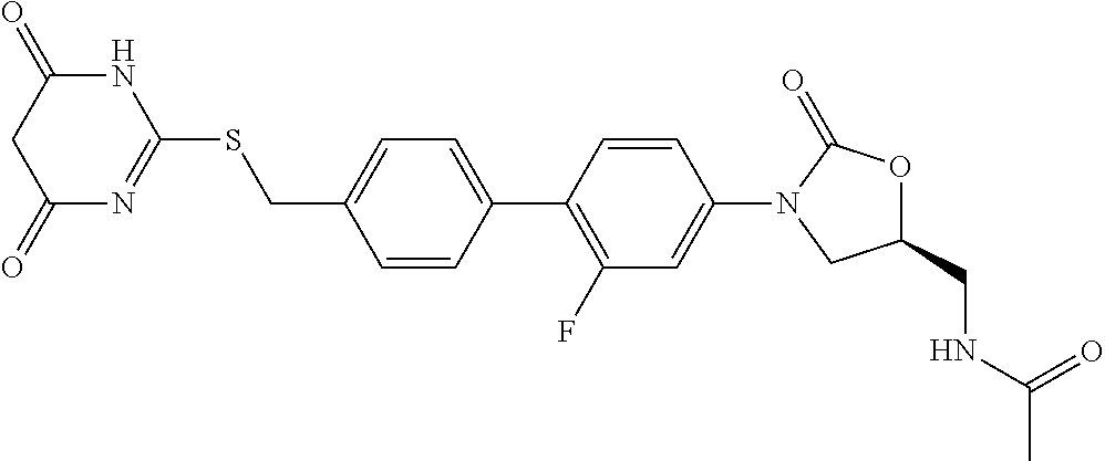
C1(C2=CC=C(CSC3=NC(=O)CC(=O)N3)C=C2)=C(F)C=C(N2CC(CNC(C)=O)OC2=O)C=C1
